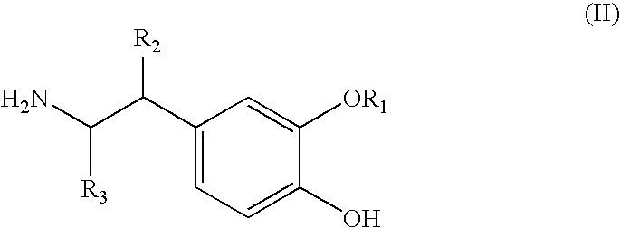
C1(O)=CC=C(C(C(N)[R3])[R2])C=C1[OR1]
